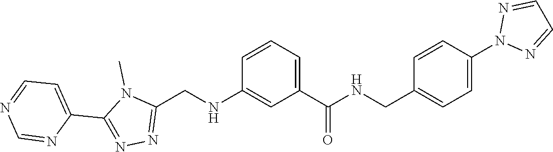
CN1C(C2=CC=NC=N2)=NN=C1CNC1=CC(C(NCC2=CC=C(N3N=CC=N3)C=C2)=O)=CC=C1
